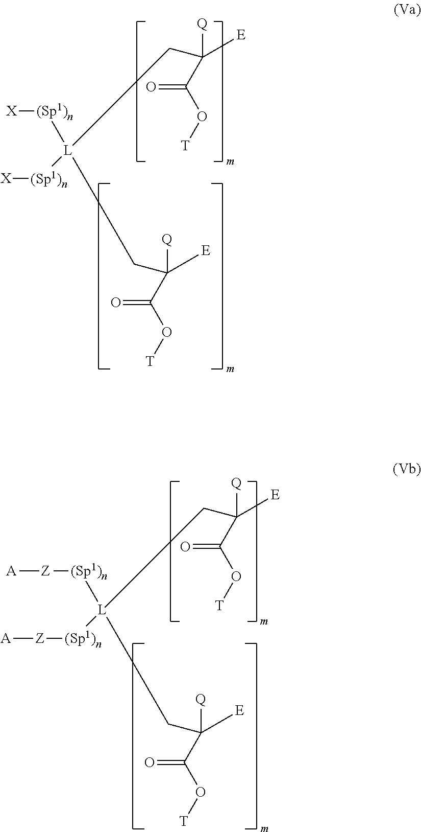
[(Sp1)n]([L](CC([E])([Q])C(O[T])=O)(CC([E])([Q])C(O[T])=O)[(Sp1)n][X])[X].C([E])([Q])(C(O[T])=O)C[L](CC([E])([Q])C(O[T])=O)([(Sp1)n][Z][A])[(Sp1)n][Z][A]
